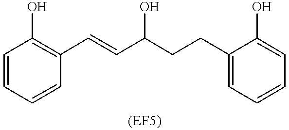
C1=CC=CC(C=CC(CCC2=CC=CC=C2O)O)=C1O
